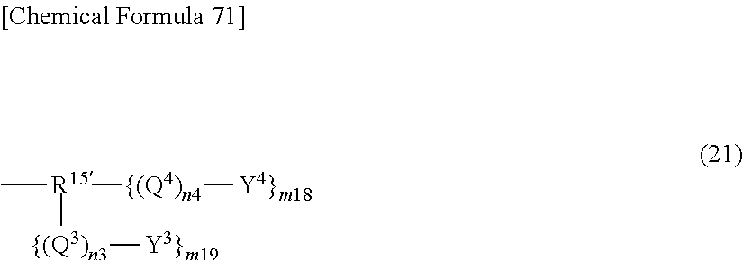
C[R15]([{(Q4)n4][Y4}m18])[{(Q3)n3][Y3}m19]
